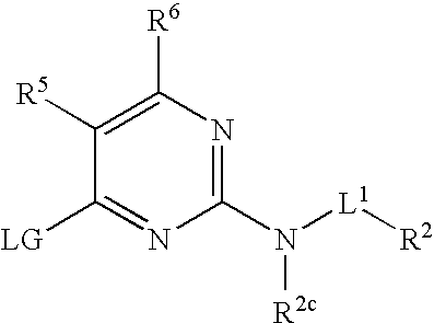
C1([R5])=C([R6])N=C(N([L1][R2])[R2c])N=C1[LG]
